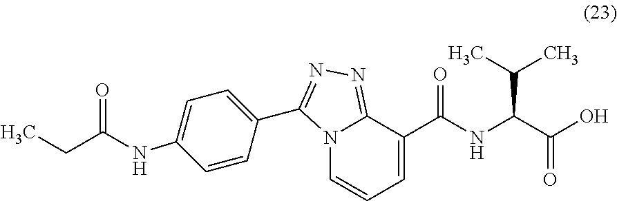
N12C=CC=C(C(NC(C(O)=O)C(C)C)=O)C1=NN=C2C1=CC=C(NC(CC)=O)C=C1
